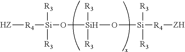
[HZ][R4][Si](O[Si]([R3])([R3])O[Si]([R4][ZH])([R3])[R3])([R3])[R3]
